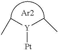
C([Y](CC)[Pt])C.[Ar2]
